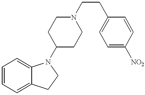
C1=CC=C2C(=C1)N(C1CCN(CCC3=CC=C([NO2])C=C3)CC1)CC2
